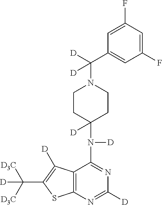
C1CC(N([D])C2=NC([D])=NC3=C2C([D])=C(C([D3C])([D3C])[D])S3)([D])CCN1C([D])(C1=CC(F)=CC(F)=C1)[D]
